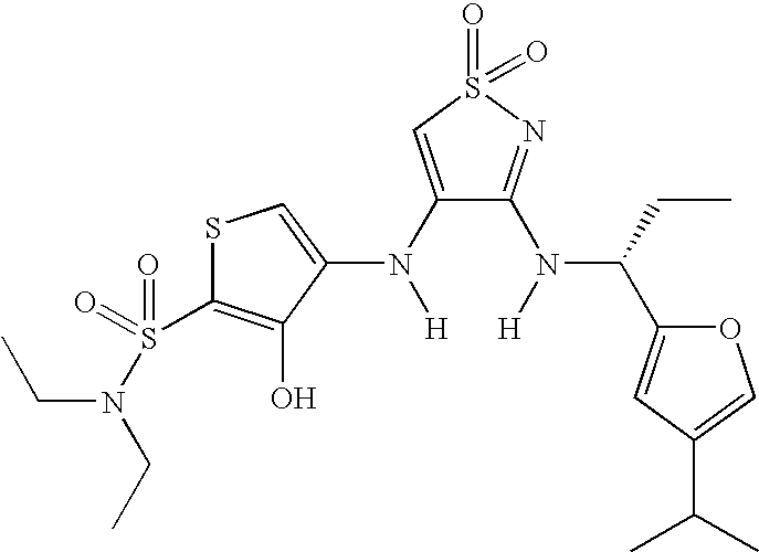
C1(N([H])C2=CSC(S(=O)(=O)N(CC)CC)=C2O)=CS(=O)(=O)N=C1N([H])C(CC)C1=CC(C(C)C)=CO1
